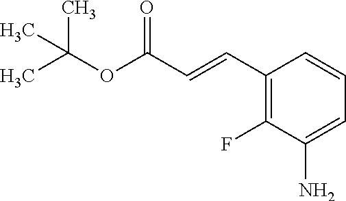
C1(C=CC(OC(C)(C)C)=O)=C(F)C(N)=CC=C1
